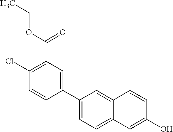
C1(C2=CC(C(OCC)=O)=C(Cl)C=C2)=CC=C2C(=C1)C=CC(O)=C2
